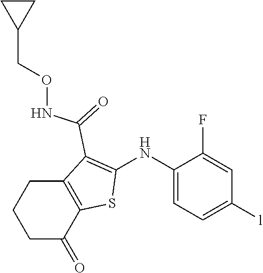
C12=C(C(=O)CCC1)SC(NC1=CC=C([l])C=C1F)=C2C(=O)NOCC1CC1
